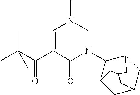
N(C(C(C(C(C)(C)C)=O)=CN(C)C)=O)C1C2CC3CC1CC(C2)C3
